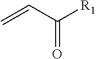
C=CC([R1])=O
